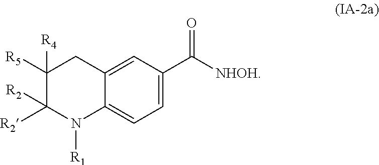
C1=C(C([NHOH])=O)C=C2C(=C1)N([R1])C([R2])([R2])C([R4])([R5])C2
